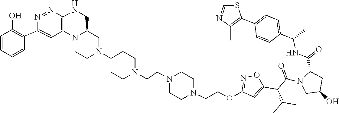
N1(CCN2CCC(N3CCN4C5=C(N=NC(C6=C(O)C=CC=C6)=C5)NCC4C3)CC2)CCN(CCOC2=NOC(C(C(C)C)C(N3CC(O)CC3C(NC(C)C3=CC=C(C4=C(C)N=CS4)C=C3)=O)=O)=C2)CC1
